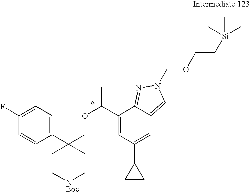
C1(C(OCC2(C3=CC=C(F)C=C3)CC[NBoc]CC2)C)=CC(C2CC2)=CC2=CN(COCC[Si](C)(C)C)N=C12
